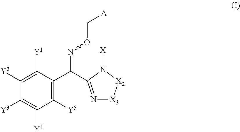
C1([Y2])=C([Y1])C(C(=NOC[A])C2=N[X3][X2]N2[X])=C([Y5])C([Y4])=C1[Y3]
